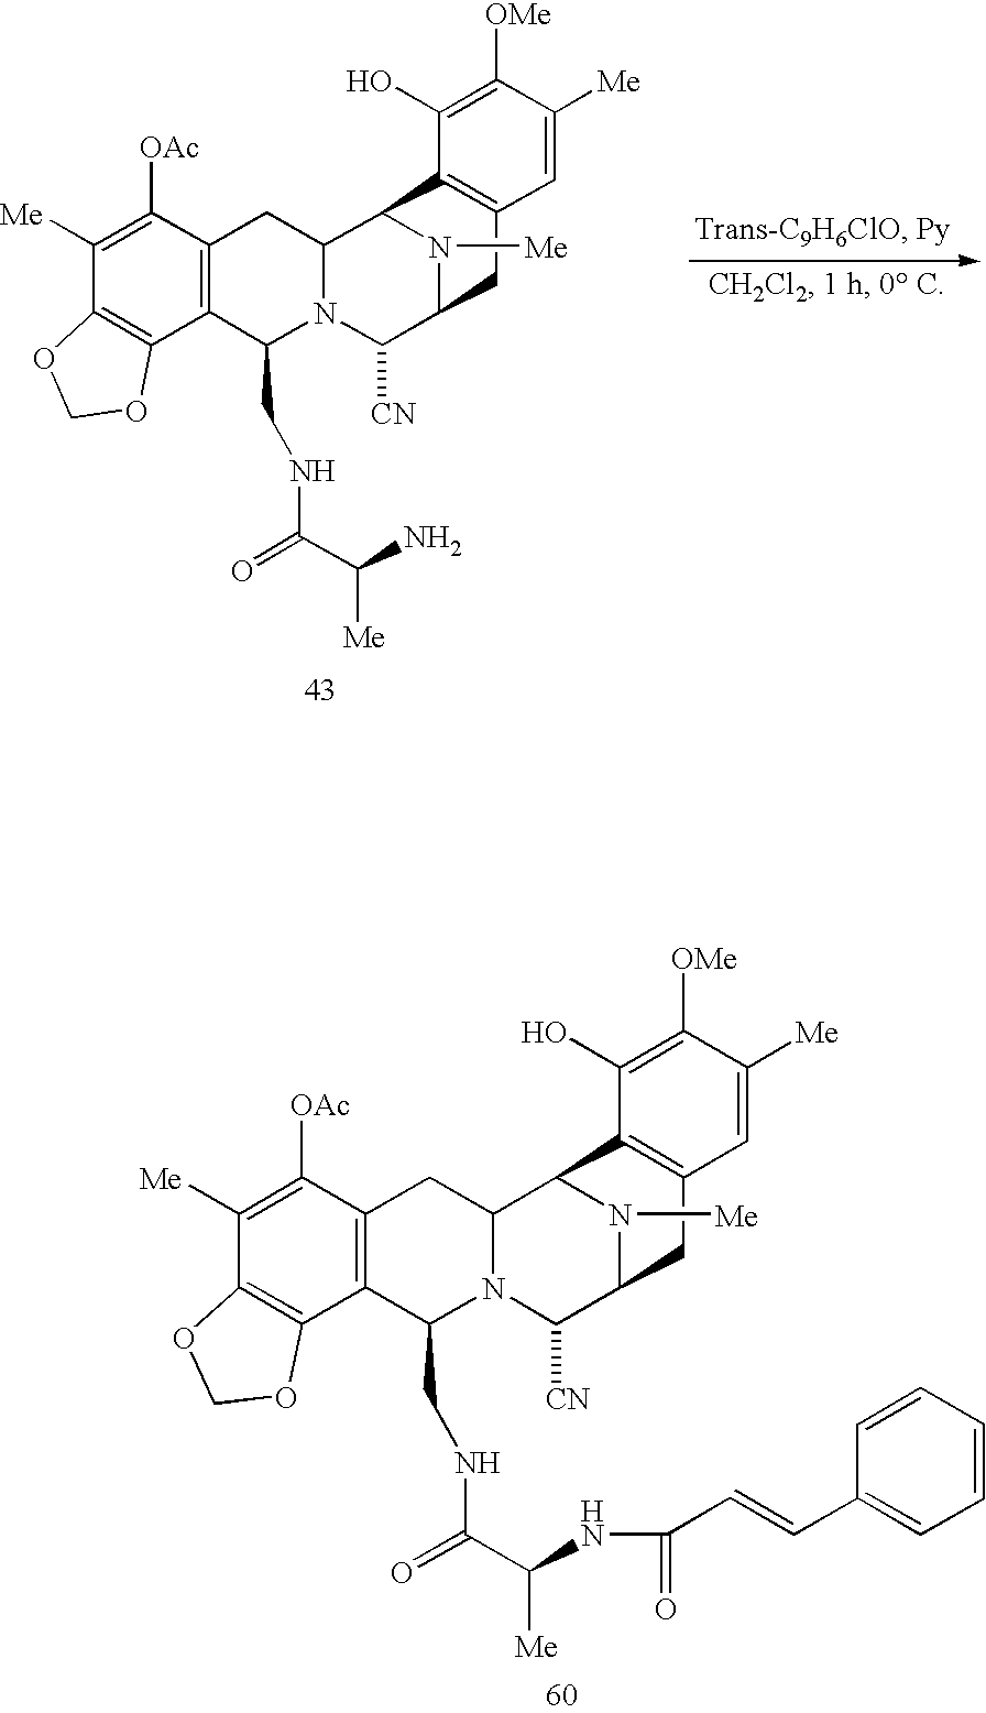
C1([OAc])=C([Me])C2=C(C3=C1CC1N(C3CNC(C([Me])N)=O)C([CN])C3CC4=C(C1N3[Me])C(O)=C([OMe])C([Me])=C4)OCO2.C1([OAc])=C([Me])C2=C(C3=C1CC1N(C3CNC(C(NC(=O)C=CC3=CC=CC=C3)[Me])=O)C([CN])C3CC4=C(C1N3[Me])C(O)=C([OMe])C([Me])=C4)OCO2
